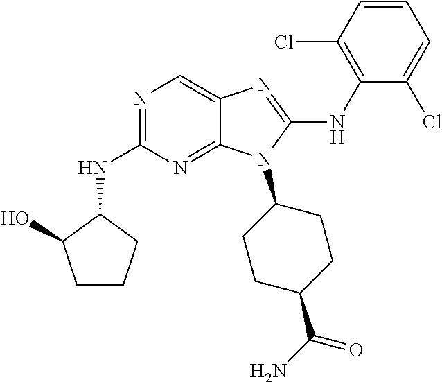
N1=C(NC2C(O)CCC2)N=C2C(=C1)N=C(NC1=C(Cl)C=CC=C1Cl)N2C1CCC(C(N)=O)CC1
